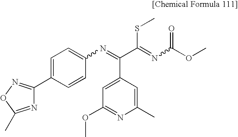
N1=C(C)ON=C1C1=CC=C(N=C(C(=NC(OC)=O)SC)C2=CC(OC)=NC(C)=C2)C=C1
